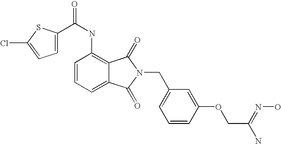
C1(NC(=O)C2=CC=C(Cl)S2)=C2C(=CC=C1)C(=O)N(CC1=CC=CC(OCC(N)=NO)=C1)C2=O
